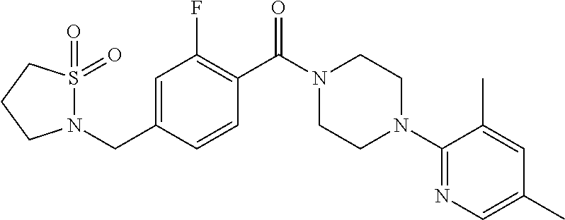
C1=C(CN2S(=O)(=O)CCC2)C=CC(C(=O)N2CCN(C3=NC=C(C)C=C3C)CC2)=C1F
